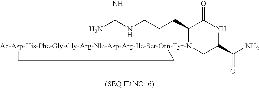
NC(NCCCC1[Ac-Asp-His-Phe-Gly-Gly-Arg-Nle-Asp-Arg-Ile-Ser-Orn-Tyr-N]2(CC(C(N)=O)NC1=O)CC2)=N
